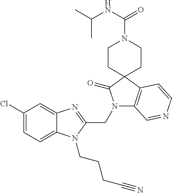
C1(Cl)=CC=C2C(=C1)N=C(CN1C3=C(C4(C1=O)CCN(C(NC(C)C)=O)CC4)C=CN=C3)N2CCCC#N
